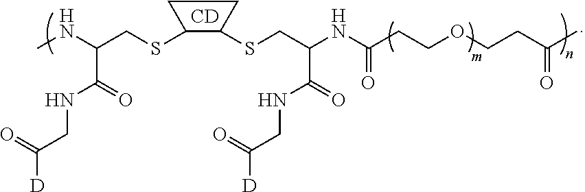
[CD].S(C1C(SCC(NC(CCOCCC(C)=O)=O)C(=O)NCC([D])=O)CC1)CC(NC)C(=O)NCC([D])=O
